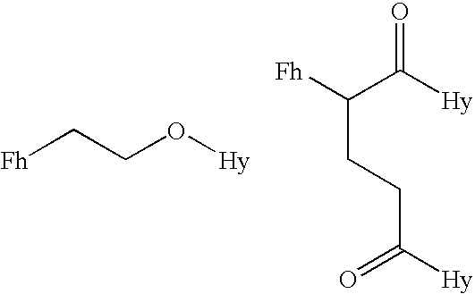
[Fh]CCO[Hy].[Fh]C(C([Hy])=O)CCC([Hy])=O
